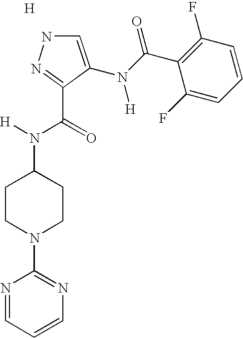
N1C=C(N(C(C2=C(F)C=CC=C2F)=O)[H])C(C(N([H])C2CCN(C3=NC=CC=N3)CC2)=O)=N1.[H]
